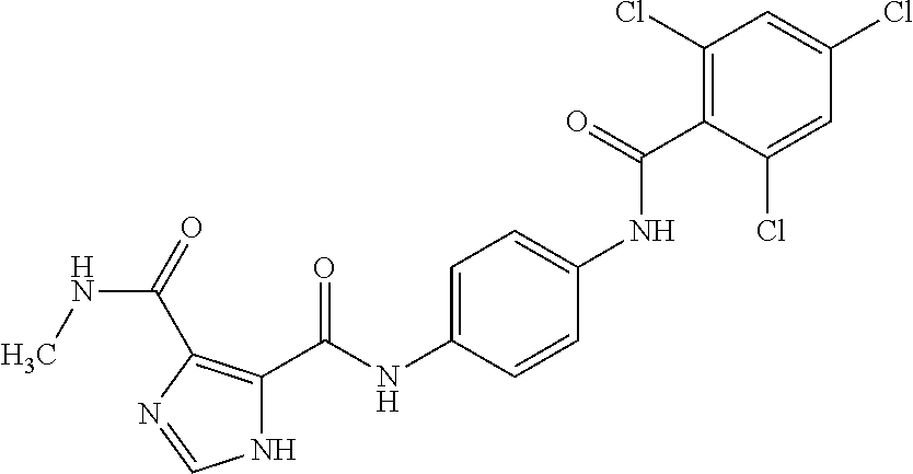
C1(Cl)=C(C(NC2=CC=C(NC(C3=C(C(=O)NC)N=CN3)=O)C=C2)=O)C(Cl)=CC(Cl)=C1
